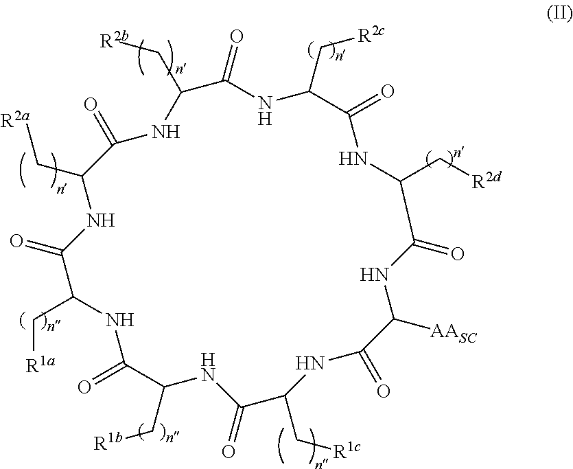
O=C1C(C[R2a])NC(=O)C(C[R1a])NC(=O)C(C[R1b])NC(=O)C(C[R1c])NC(=O)C([AASC])NC(=O)C(C[R2d])NC(=O)C(C[R2c])NC(=O)C(C[R2b])N1
